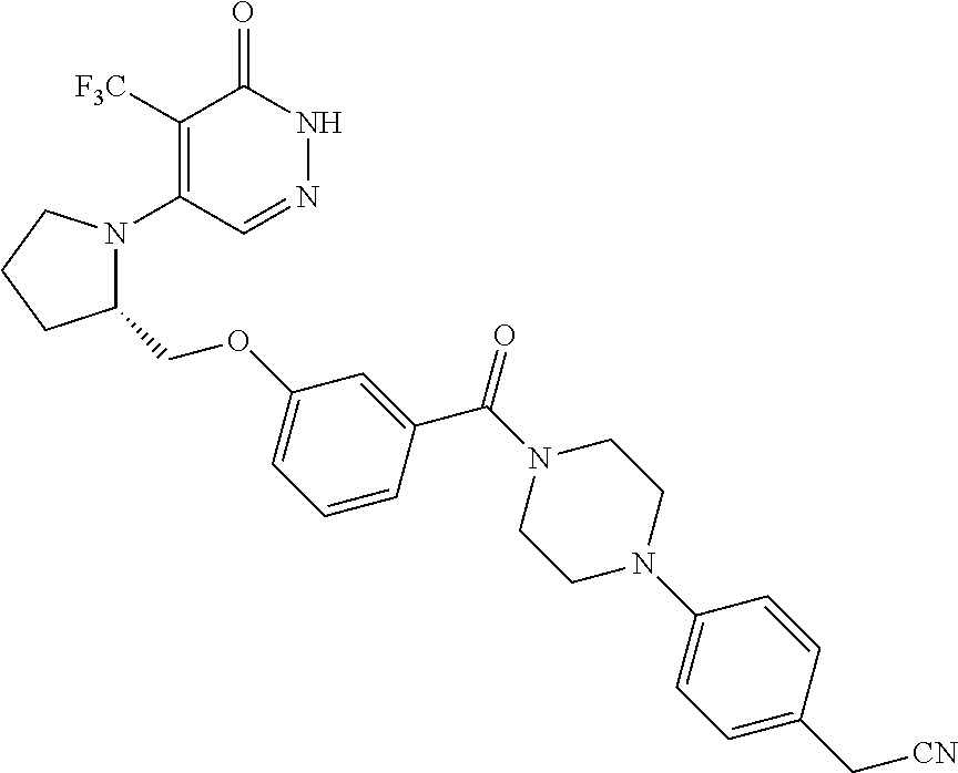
C1([F3C])=C(N2C(COC3=CC=CC(C(N4CCN(C5=CC=C(C[CN])C=C5)CC4)=O)=C3)CCC2)C=NNC1=O
